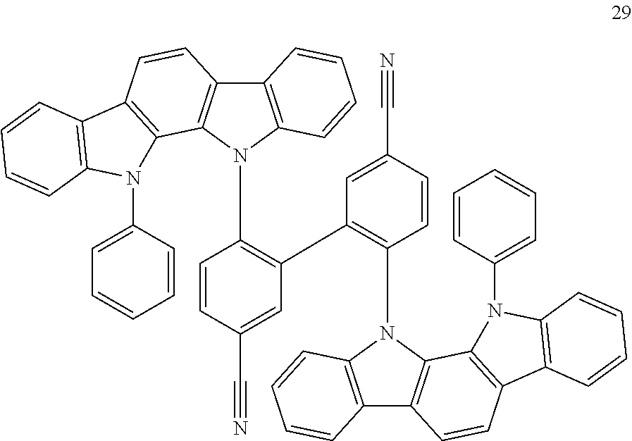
C1(C2=C(N3C4=C(C5=C3C3=C(C=C5)C5=C(N3C3=CC=CC=C3)C=CC=C5)C=CC=C4)C=CC(C#N)=C2)=C(N2C3=C(C4=C2C2=C(C=C4)C4=C(N2C2=CC=CC=C2)C=CC=C4)C=CC=C3)C=CC(C#N)=C1
